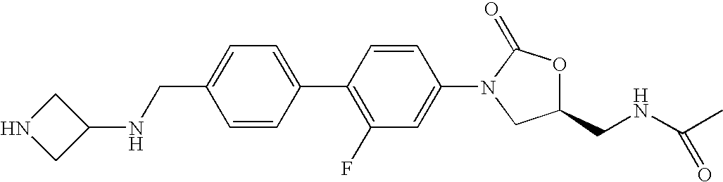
C1(CNC2CNC2)=CC=C(C2=C(F)C=C(N3CC(CNC(C)=O)OC3=O)C=C2)C=C1
